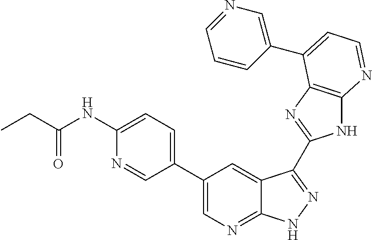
C1=C(NC(CC)=O)N=CC(C2=CN=C3C(=C2)C(C2=NC4=C(N2)N=CC=C4C2=CN=CC=C2)=NN3)=C1
